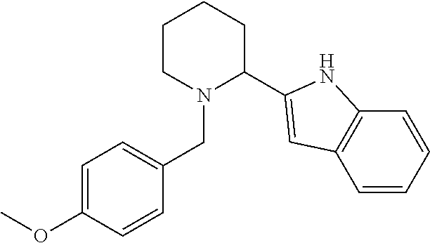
COC1=CC=C(CN2C(C3=CC4=C(C=CC=C4)N3)CCCC2)C=C1
